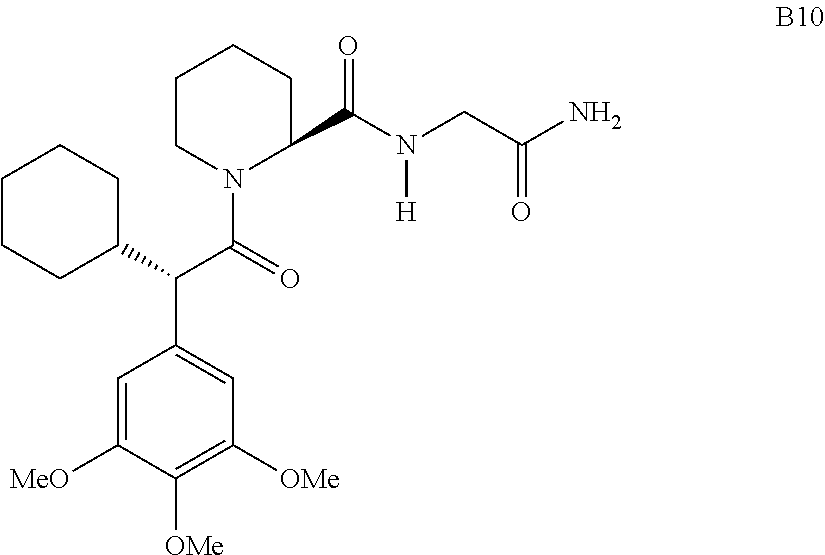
C1=C([MeO])C([OMe])=C([OMe])C=C1C(C1CCCCC1)C(=O)N1C(C(N(CC(=O)N)[H])=O)CCCC1
